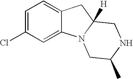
C1=C(Cl)C=C2C(=C1)CC1([H])N2CC(C)NC1
